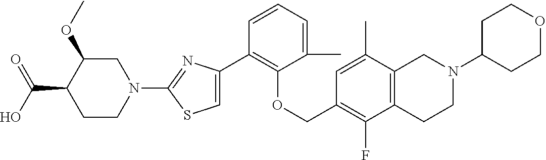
C1(C2=CSC(N3CC(OC)C(C(=O)O)CC3)=N2)=C(OCC2=C(F)C3=C(C(C)=C2)CN(C2CCOCC2)CC3)C(C)=CC=C1
